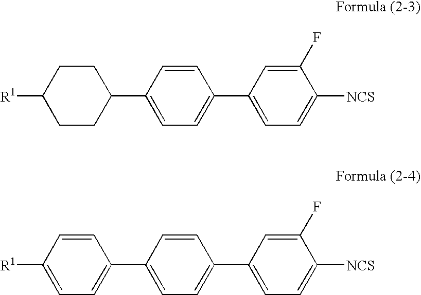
[R1]C1CCC(C2=CC=C(C3=CC=C([NCS])C(F)=C3)C=C2)CC1.[R1]C1=CC=C(C2=CC=C(C3=CC=C([NCS])C(F)=C3)C=C2)C=C1
